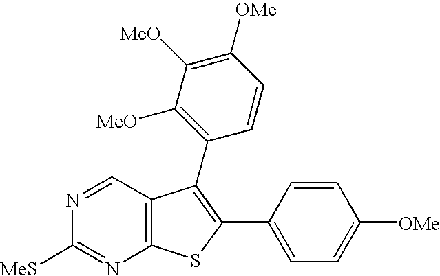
C12=C(C=NC([MeS])=N1)C(C1=C([MeO])C([MeO])=C([OMe])C=C1)=C(C1=CC=C([OMe])C=C1)S2
